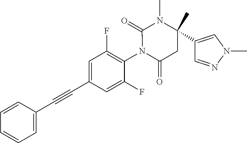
C1=CC(C#CC2=CC(F)=C(N3C(=O)CC(C4=CN(C)N=C4)(C)N(C)C3=O)C(F)=C2)=CC=C1
